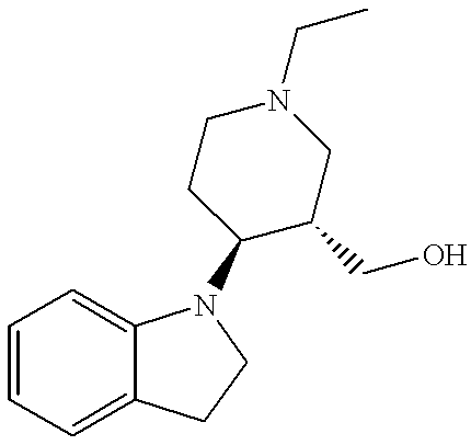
C1=CC=C2C(=C1)N(C1C(CO)CN(CC)CC1)CC2
